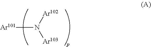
[Ar101]N([Ar102])[Ar103]
